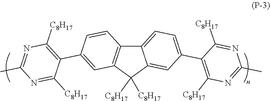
C12=CC=C(C3=C([C8H17])N=C(C)N=C3[C8H17])C=C1C([C8H17])([C8H17])C1=C2C=CC(C2=C([C8H17])N=C(C)N=C2[C8H17])=C1
